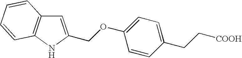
O(C1=CC=C(CC[COOH])C=C1)CC1=CC2=C(N1)C=CC=C2
